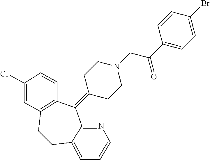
C1(Br)=CC=C(C(CN2CCC(=C3C4=C(CCC5=CC=CN=C35)C=C(Cl)C=C4)CC2)=O)C=C1
